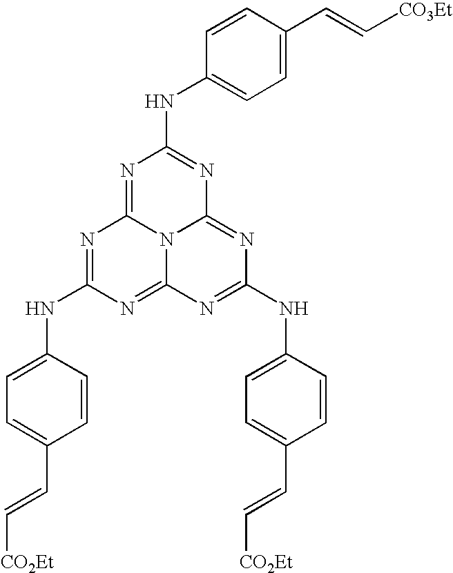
C(=CC1=CC=C(NC2=NC3=NC(NC4=CC=C(C=C[CO3Et])C=C4)=NC4=NC(NC5=CC=C(C=C[CO2Et])C=C5)=NC(=N2)N34)C=C1)[CO2Et]
